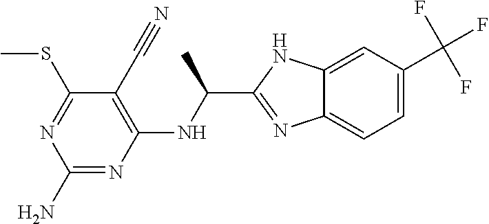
N1=C(N)N=C(SC)C(C#N)=C1NC(C1=NC2=CC=C(C(F)(F)F)C=C2N1)C
